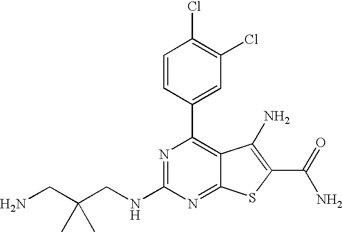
C1(C2=CC(Cl)=C(Cl)C=C2)=C2C(=NC(NCC(CN)(C)C)=N1)SC(C(N)=O)=C2N
